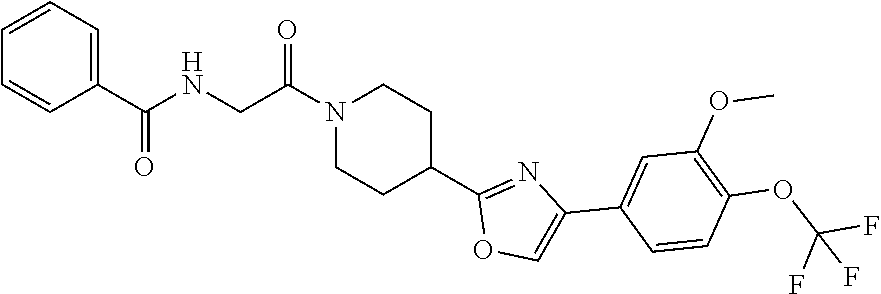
C1=CC=C(C(NCC(N2CCC(C3=NC(C4=CC(OC)=C(OC(F)(F)F)C=C4)=CO3)CC2)=O)=O)C=C1
